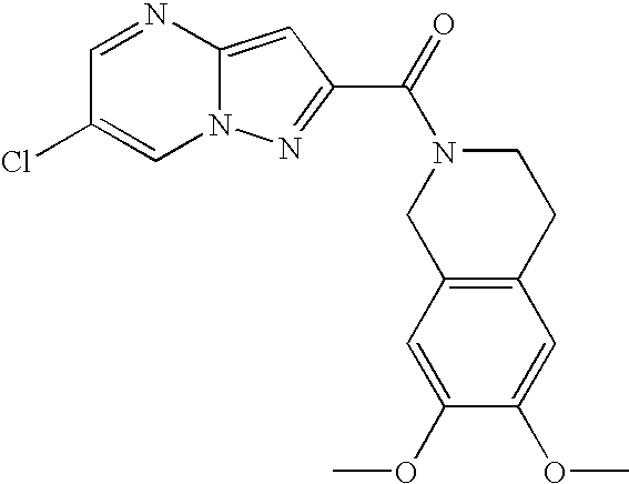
N12C(=CC(C(=O)N3CC4=C(CC3)C=C(OC)C(OC)=C4)=N1)N=CC(Cl)=C2
